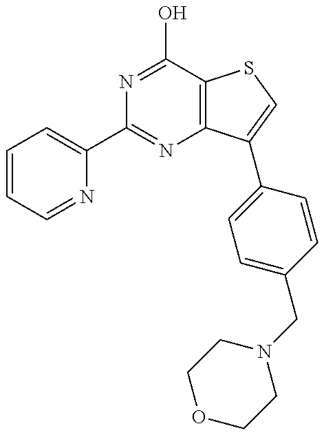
C1=CC=NC(C2=NC3=C(C(O)=N2)SC=C3C2=CC=C(CN3CCOCC3)C=C2)=C1
